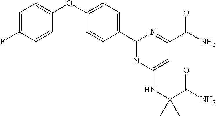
C1=C(F)C=CC(OC2=CC=C(C3=NC(NC(C(N)=O)(C)C)=CC(C(N)=O)=N3)C=C2)=C1
